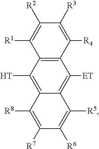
C1([R3])=C([R4])C2=C(C([R1])=C1[R2])C([H])=C1C(=C2[ET])C([R5])=C([R6])C([R7])=C1[R8]
